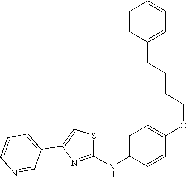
C1(NC2=NC(C3=CC=CN=C3)=CS2)=CC=C(OCCCCC2=CC=CC=C2)C=C1
